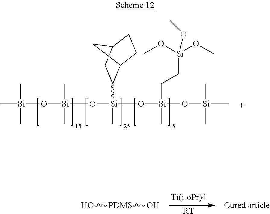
C[Si](C)(C)O[Si](C)(C)O[Si](C)(O[Si](O[Si](C)(C)C)(CC[Si](OC)(OC)OC)C)C1C2CCC(C1)C2.O[PDMS]O.[RT].[Cured article]
